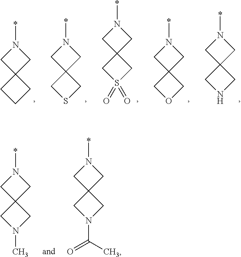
N1(*)CC2(C1)CNC2.N1(*)CC2(C1)COC2.N1(*)CC2(C1)CS(=O)(=O)C2.N1(*)CC2(C1)CSC2.N1(*)CC2(C1)CCC2.N1(*)CC2(C1)CN(C)C2.N1(*)CC2(C1)CN(C(C)=O)C2
